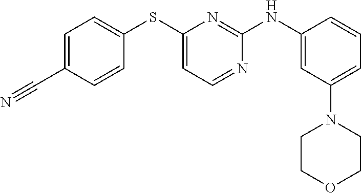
C1=C(N2CCOCC2)C=C(NC2=NC(SC3=CC=C(C#N)C=C3)=CC=N2)C=C1
